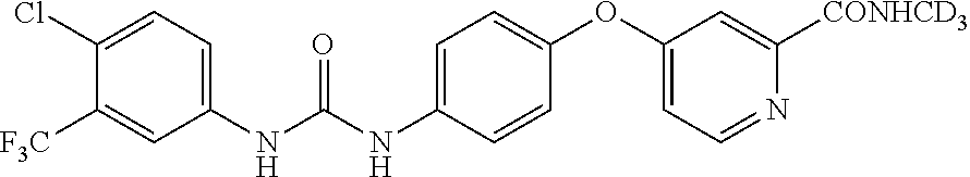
C1(NC(=O)NC2=CC=C(OC3=CC=NC([CONHCD3])=C3)C=C2)=CC=C(Cl)C([F3C])=C1
